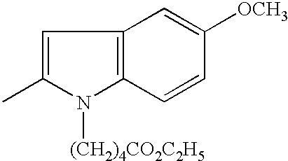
C1=C(C)N([(CH2)4CO2C2H5])C2=C1C=C([OCH3])C=C2
